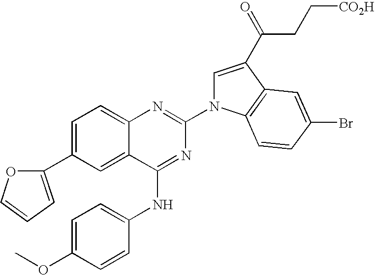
C1=C(C2=CC=CO2)C=C2C(=C1)N=C(N1C=C(C(=O)CC[CO2H])C3=C1C=CC(Br)=C3)N=C2NC1=CC=C(OC)C=C1
